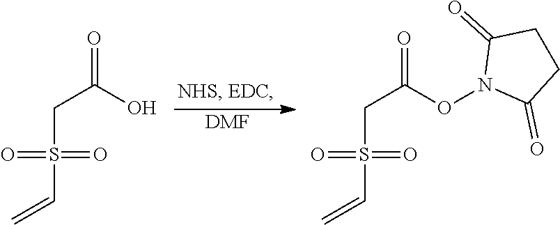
C(S(=O)(=O)C=C)C(O)=O.[DMF].C(S(=O)(=O)C=C)C(ON1C(=O)CCC1=O)=O
